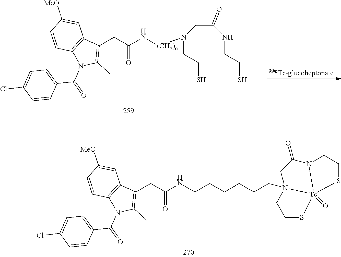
C1=CC2=C(C=C1[MeO])C(CC(N[(CH2)6]N(CCS)CC(NCCS)=O)=O)=C(C)N2C(C1=CC=C(Cl)C=C1)=O.[99mTc-glucoheptonate].C1=CC2=C(C=C1[MeO])C(CC(NCCCCCCN13CC(=O)N4CCS[Tc]41(=O)SCC3)=O)=C(C)N2C(C1=CC=C(Cl)C=C1)=O
